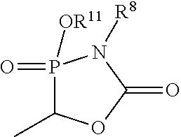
C1(C)OC(=O)N([R8])P1(=O)[OR11]
